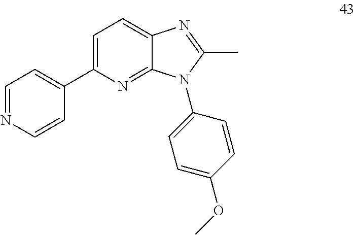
C1=C(C2=CC=NC=C2)N=C2C(=C1)N=C(C)N2C1=CC=C(OC)C=C1
